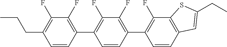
CCCC1=C(F)C(F)=C(C2=C(F)C(F)=C(C3=C(F)C4=C(C=C3)C=C(CC)S4)C=C2)C=C1
